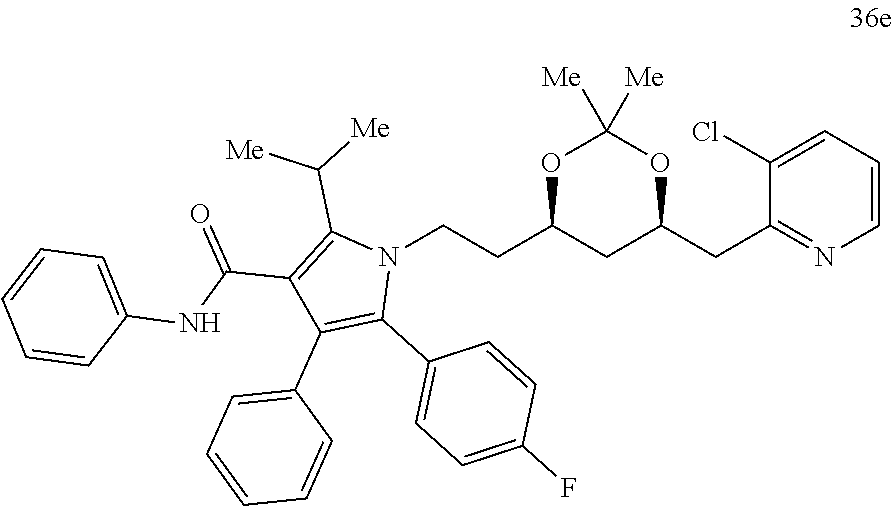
O1C(CCN2C(C([Me])[Me])=C(C(NC3=CC=CC=C3)=O)C(C3=CC=CC=C3)=C2C2=CC=C(F)C=C2)CC(CC2=NC=CC=C2Cl)OC1([Me])[Me]
